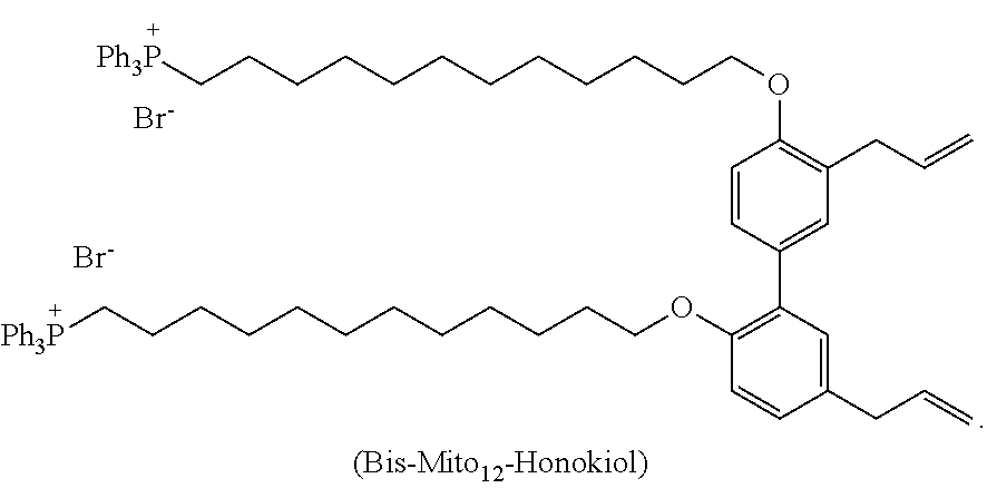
[Br-].C(CCCCCCOC1=C(C2=CC(CC=C)=C(OCCCCCCCCCCCC[Ph3P])C=C2)C=C(CC=C)C=C1)CCCCC[Ph3P].[Br-]
